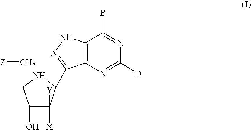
C1(O)C([Y])([X])C(C2=[A]NC3=C2N=C([D])N=C3B)NC1C[Z]
